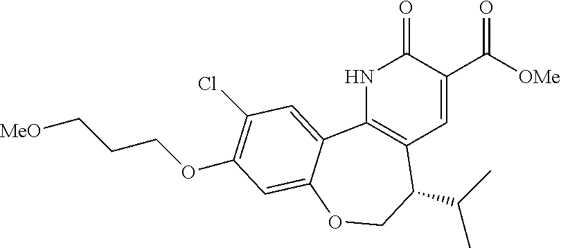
N1C2=C(C=C(C([OMe])=O)C1=O)C(C(C)C)COC1=CC(OCCC[MeO])=C(Cl)C=C21
